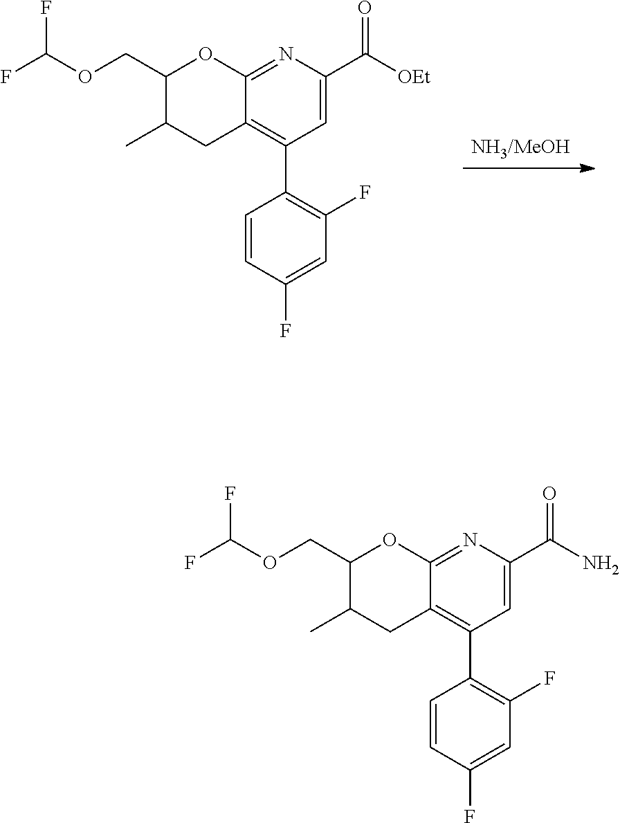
C12=NC(C(=O)[OEt])=CC(C3=C(F)C=C(F)C=C3)=C1CC(C)C(COC(F)F)O2.C12=NC(C(=O)N)=CC(C3=C(F)C=C(F)C=C3)=C1CC(C)C(COC(F)F)O2
